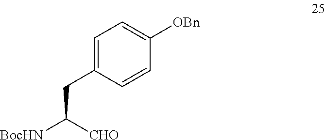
C1=C([OBn])C=CC(CC([CHO])[BocHN])=C1
